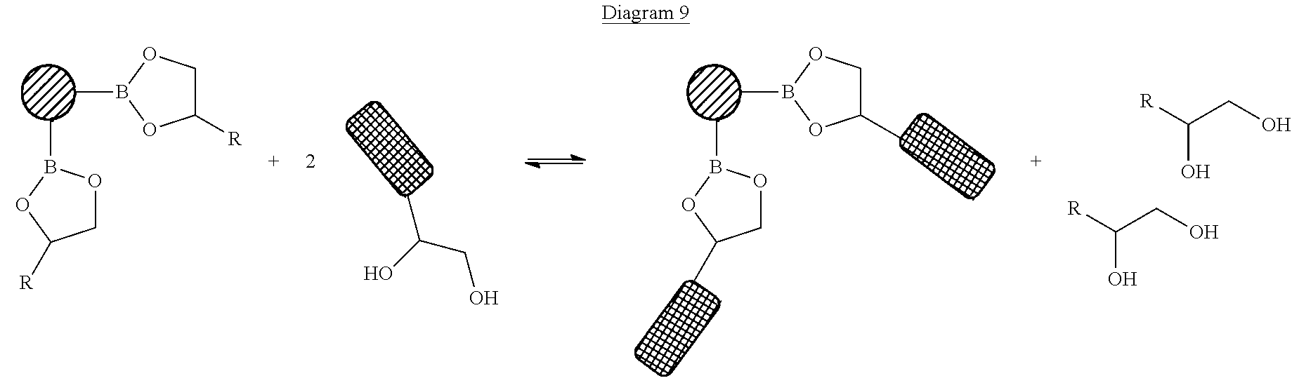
CB1OC([R])CO1.CB1OCC([R])O1.CB1OC(C)CO1.CB1OCC(C)O1.[R]C(CO)O.[R]C(CO)O.CC(O)CO
